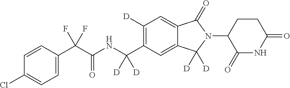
C1=CC(C(C(NC(C2=C([D])C=C3C(=C2)C([D])([D])N(C2C(=O)NC(=O)CC2)C3=O)([D])[D])=O)(F)F)=CC=C1Cl
